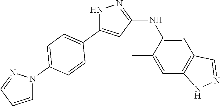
N1C(C2=CC=C(N3N=CC=C3)C=C2)=CC(NC2=CC3=C(C=C2C)NN=C3)=N1
